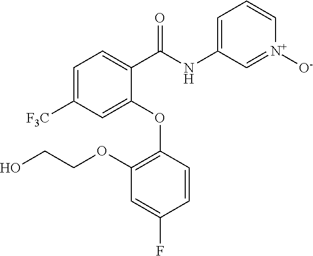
C1(C(NC2=CC=C[N+]([O-])=C2)=O)=CC=C([F3C])C=C1OC1=C(OCCO)C=C(F)C=C1
